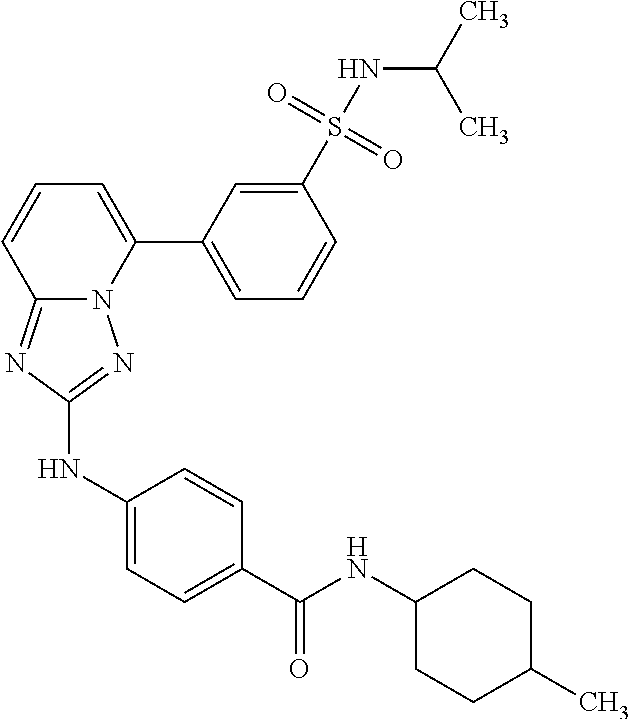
C1(S(NC(C)C)(=O)=O)=CC(C2=CC=CC3=NC(NC4=CC=C(C(=O)NC5CCC(C)CC5)C=C4)=NN23)=CC=C1
